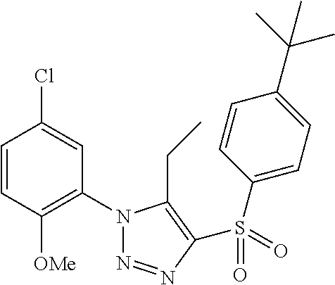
C1=CC([OMe])=C(N2N=NC(S(C3=CC=C(C(C)(C)C)C=C3)(=O)=O)=C2CC)C=C1Cl
